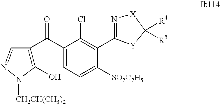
C1(O)=C(C(C2=CC=C([SO2C2H5])C(C3=N[X]C([R4])([R5])[Y]3)=C2Cl)=O)C=NN1[CH2CH(CH3)2]
